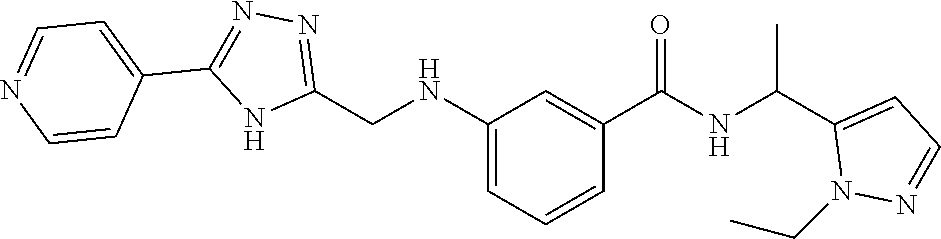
C1(CNC2=CC=CC(C(=O)NC(C3=CC=NN3CC)C)=C2)=NN=C(C2=CC=NC=C2)N1
